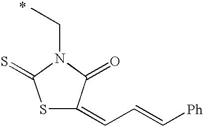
S1C(=CC=C[Ph])C(=O)N(CC)C1=S
